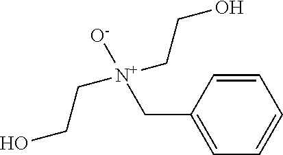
C1(C[N+](CCO)(CCO)[O-])=CC=CC=C1
